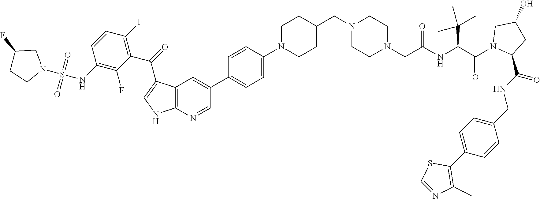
C1(NS(=O)(=O)N2CC(F)CC2)=C(F)C(C(=O)C2=CNC3=C2C=C(C2=CC=C(N4CCC(CN5CCN(CC(NC(C(N6C(C(NCC7=CC=C(C8=C(C)N=CS8)C=C7)=O)CC(O)C6)=O)C(C)(C)C)=O)CC5)CC4)C=C2)C=N3)=C(F)C=C1
